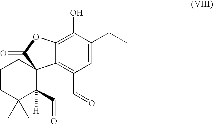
C1CC(C)(C)C(C=O)([H])C2(C1)C1=C(C=O)C=C(C(C)C)C(O)=C1OC2=O
